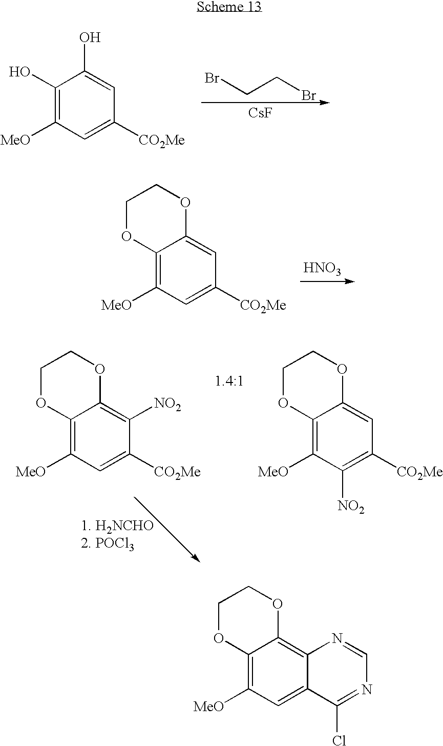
C1(O)=C([MeO])C=C([CO2Me])C=C1O.BrCCBr.[CsF].C12=C([MeO])C=C([CO2Me])C=C1OCCO2.[HNO3].C12=C([MeO])C=C([CO2Me])C([NO2])=C1OCCO2.C12=C([MeO])C([NO2])=C([CO2Me])C=C1OCCO2.C12=C([MeO])C=C3C(=C1OCCO2)N=CN=C3Cl
